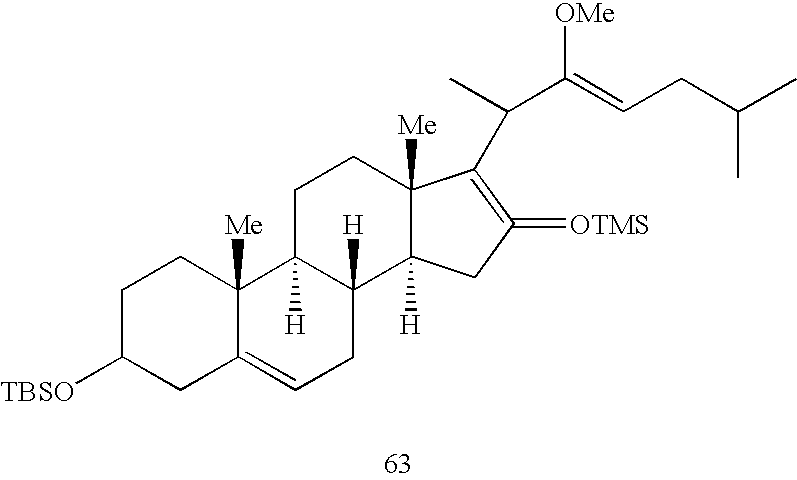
C1C([TBSO])CC2=CCC3([H])C([H])(C2([Me])C1)CCC1([Me])C3([H])CC(=[OTMS])=C1C(C(=CCC(C)C)[OMe])C
